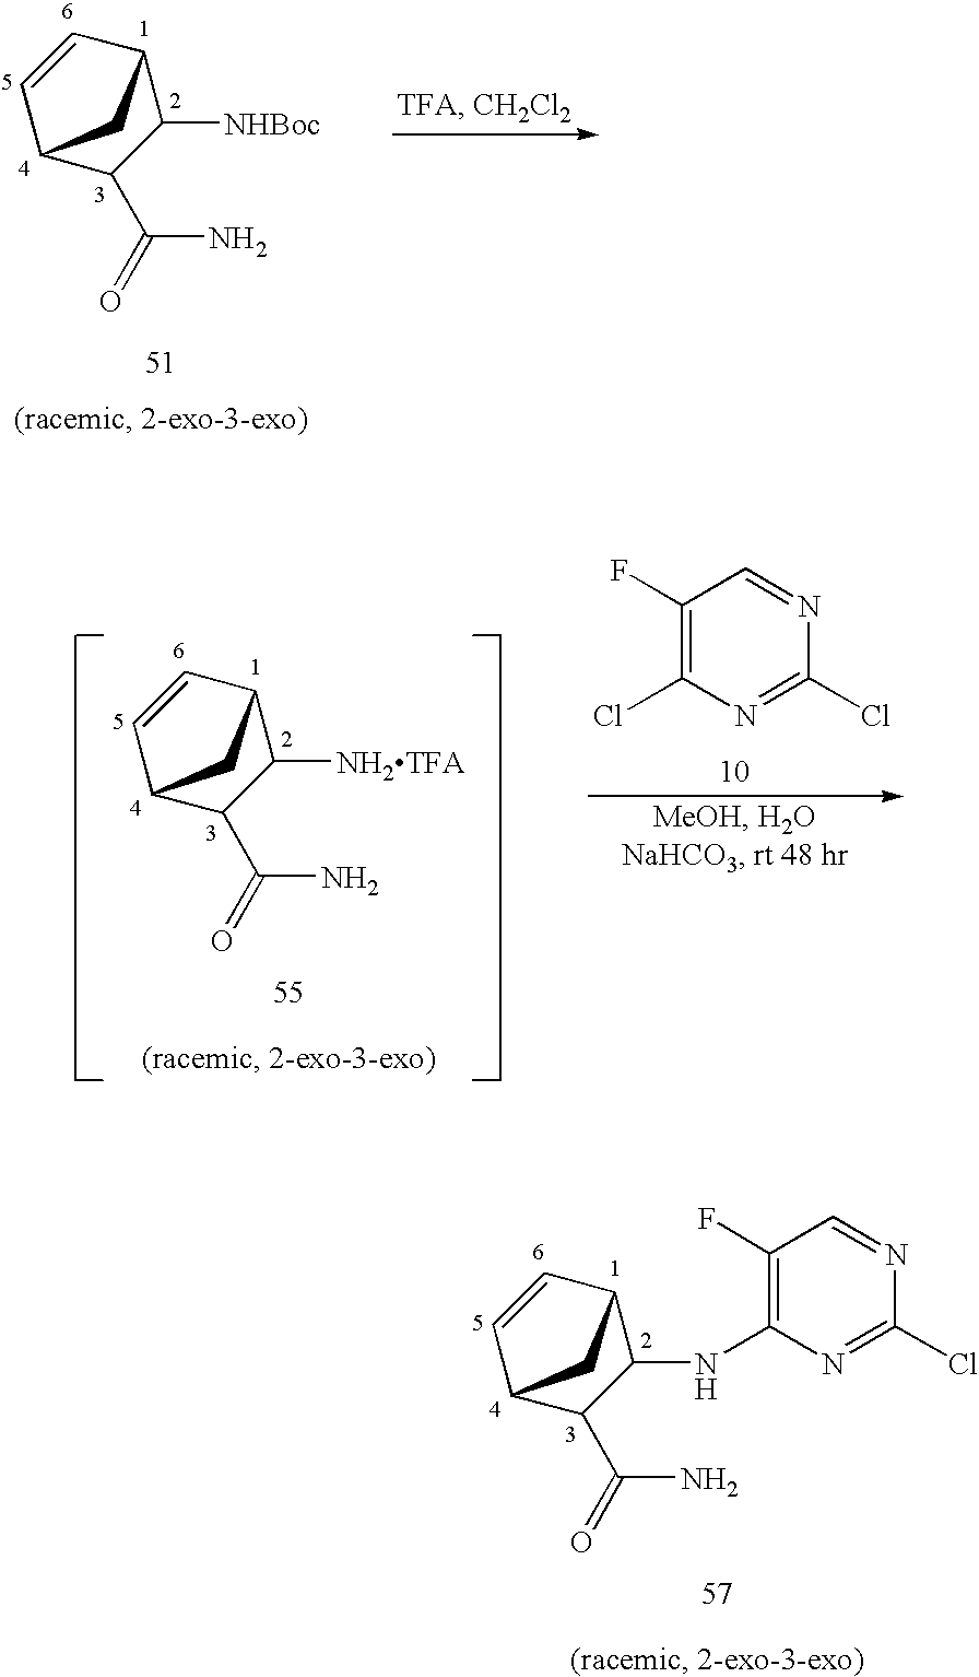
C1([NH2TFA])C2CC(C=C2)C1C(=O)N.N1=CC(F)=C(Cl)N=C1Cl.C1(NC2=C(F)C=NC(Cl)=N2)C2CC(C=C2)C1C(=O)N.C1([NHBoc])C2CC(C=C2)C1C(=O)N
